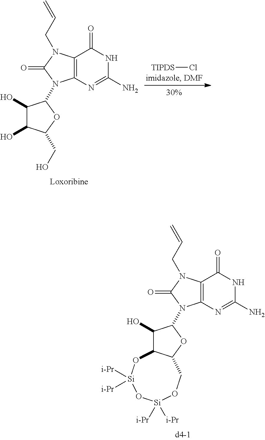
C12=C(N=C(N)NC1=O)N(C1C(O)C(O)C(CO)O1)C(=O)N2CC=C.[TIPDS]Cl.C12=C(N=C(N)NC1=O)N(C1C(O)C3C(O1)CO[Si]([i-Pr])([i-Pr])O[Si]([i-Pr])([i-Pr])O3)C(=O)N2CC=C
